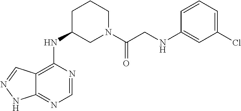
C12=C(NC3CN(C(CNC4=CC(Cl)=CC=C4)=O)CCC3)N=CN=C1NN=C2
